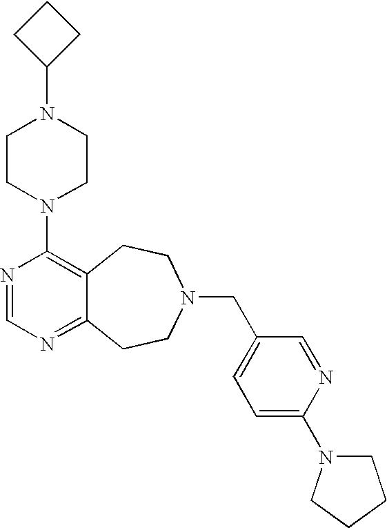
C1CC(N2CCN(C3=C4C(=NC=N3)CCN(CC3=CC=C(N5CCCC5)N=C3)CC4)CC2)C1
